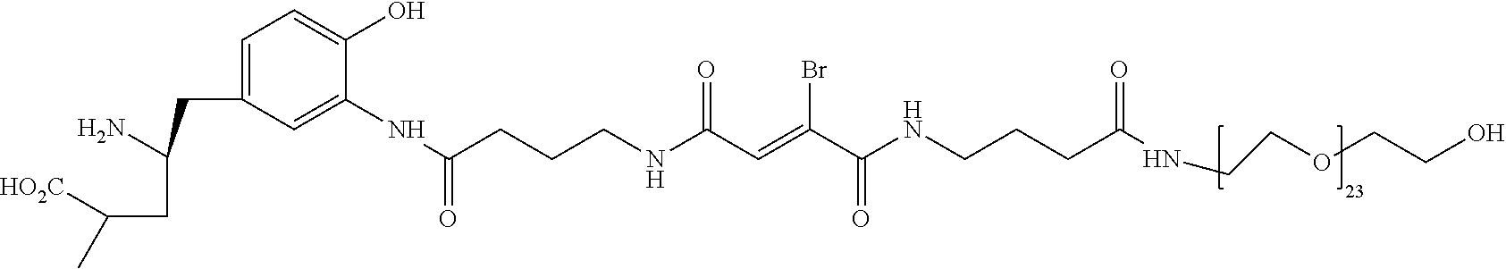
C1=C(CC(CC(C)[HO2C])N)C=C(NC(CCCNC(C=C(C(NCCCC(NCCOCCO)=O)=O)Br)=O)=O)C(O)=C1
